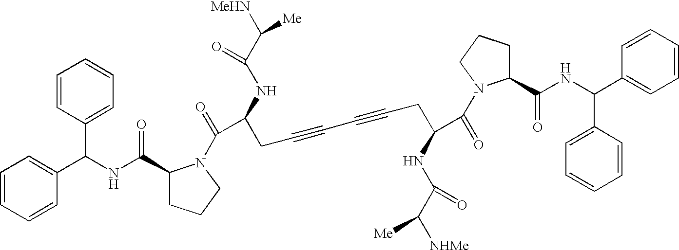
C1=CC=CC(C(C2=CC=CC=C2)NC(=O)C2CCCN2C(=O)C(NC(C([MeHN])[Me])=O)CC#CC#CCC(C(=O)N2C(C(NC(C3=CC=CC=C3)C3=CC=CC=C3)=O)CCC2)NC(=O)C([NHMe])[Me])=C1
